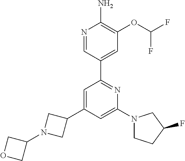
N1=CC(C2=NC(N3CCC(F)C3)=CC(C3CN(C4COC4)C3)=C2)=CC(OC(F)F)=C1N
